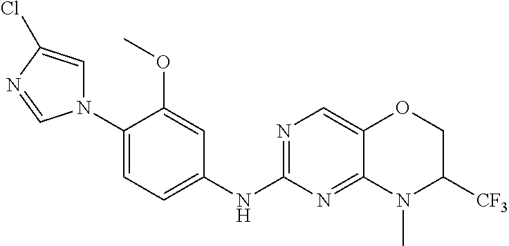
N1(C2=CC=C(NC3=NC=C4C(=N3)N(C)C([CF3])CO4)C=C2OC)C=C(Cl)N=C1
